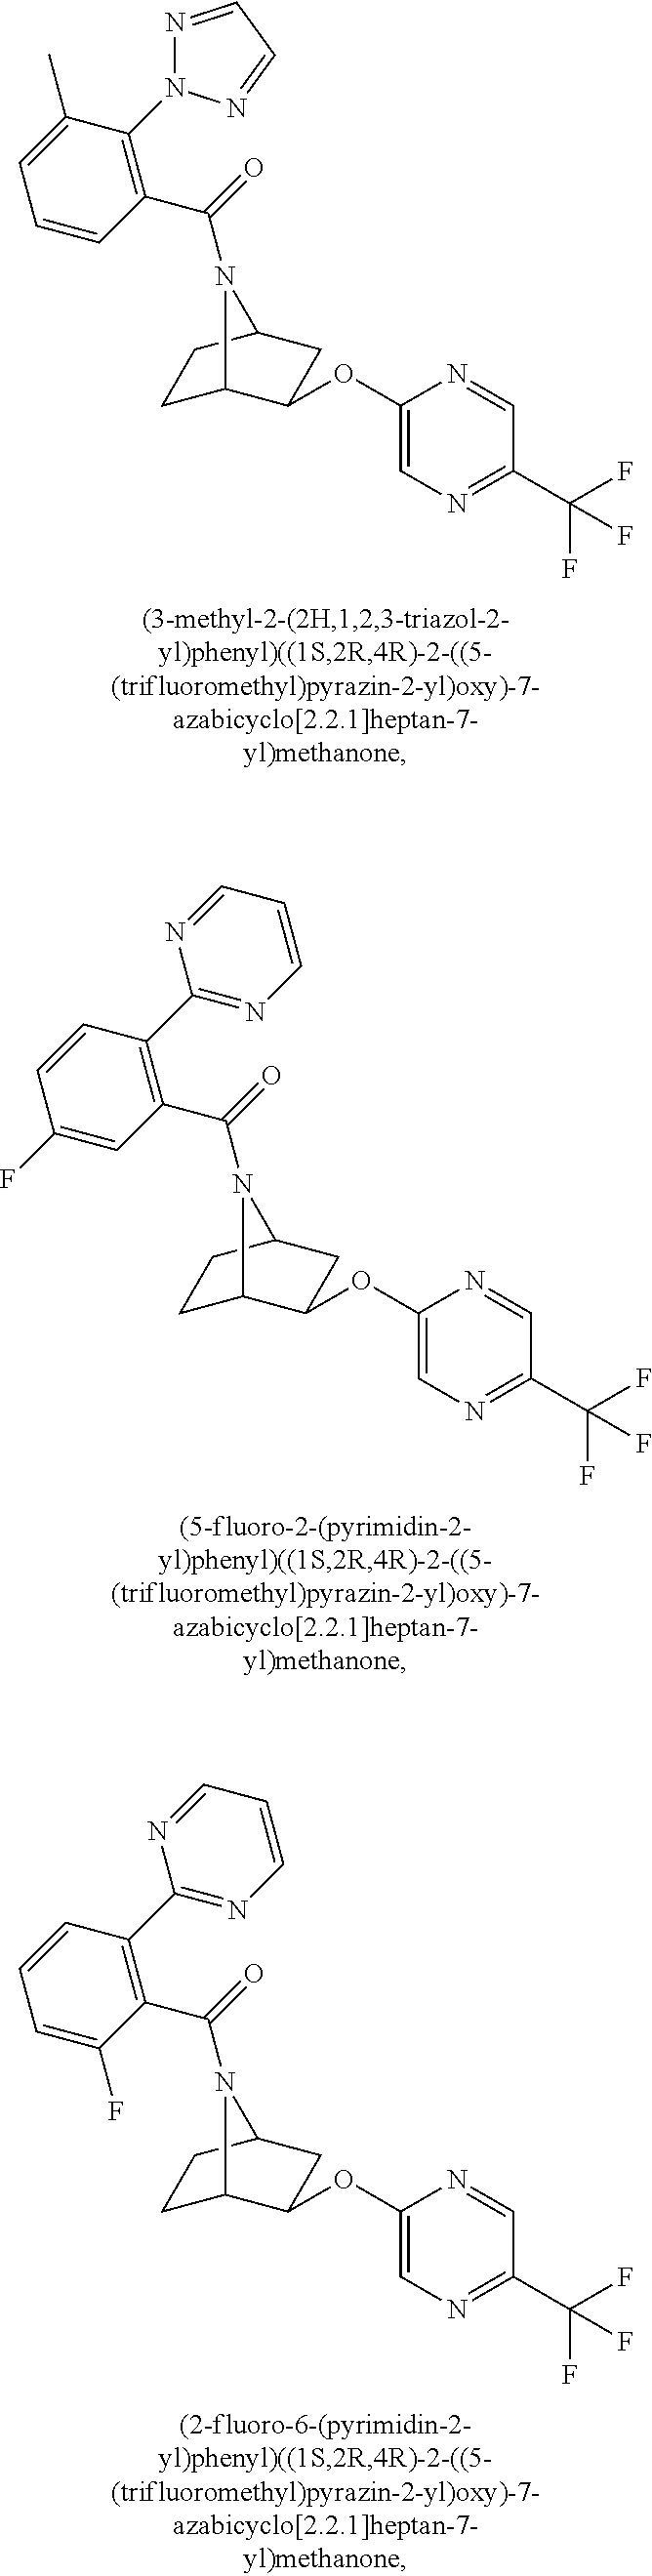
C(=O)(N1C2CCC1CC2OC1=CN=C(C(F)(F)F)C=N1)C1=C(N2N=CC=N2)C(C)=CC=C1.C(=O)(N1C2CCC1CC2OC1=CN=C(C(F)(F)F)C=N1)C1=C(C2=NC=CC=N2)C=CC(F)=C1.C(=O)(N1C2CCC1CC2OC1=CN=C(C(F)(F)F)C=N1)C1=C(C2=NC=CC=N2)C=CC=C1F
